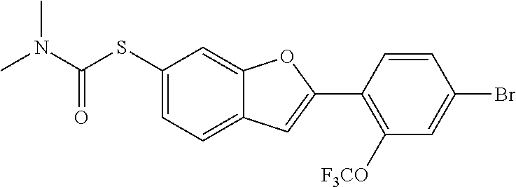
C1(SC(N(C)C)=O)=CC=C2C(=C1)OC(C1=C([F3CO])C=C(Br)C=C1)=C2
